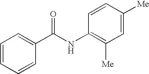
C1=CC=CC(C(NC2=C([Me])C=C([Me])C=C2)=O)=C1
